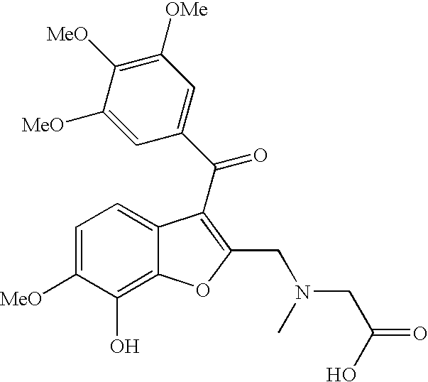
C1=C([MeO])C(O)=C2C(=C1)C(C(C1=CC([OMe])=C([MeO])C([MeO])=C1)=O)=C(CN(CC(=O)O)C)O2
